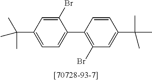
C1=C(C(C)(C)C)C=C(Br)C(C2=C(Br)C=C(C(C)(C)C)C=C2)=C1
